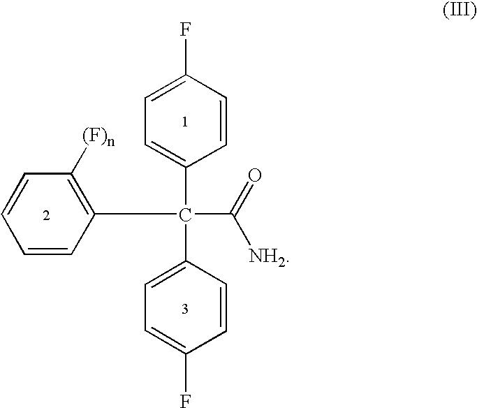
C1=CC(F)=CC=C1C(C1=C([(F)n])C=CC=C1)(C1=CC=C(F)C=C1)C(=O)[NH2]
